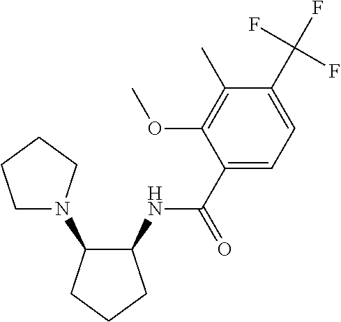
C(=O)(C1=CC=C(C(F)(F)F)C(C)=C1OC)NC1C(N2CCCC2)CCC1
